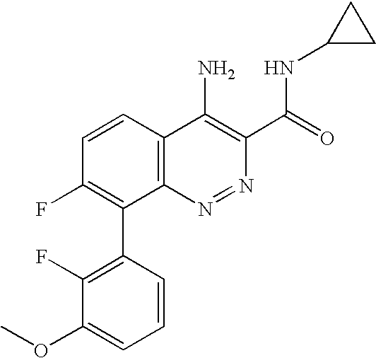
C1=CC2=C(C(C3=C(F)C(OC)=CC=C3)=C1F)N=NC(C(=O)NC1CC1)=C2N
